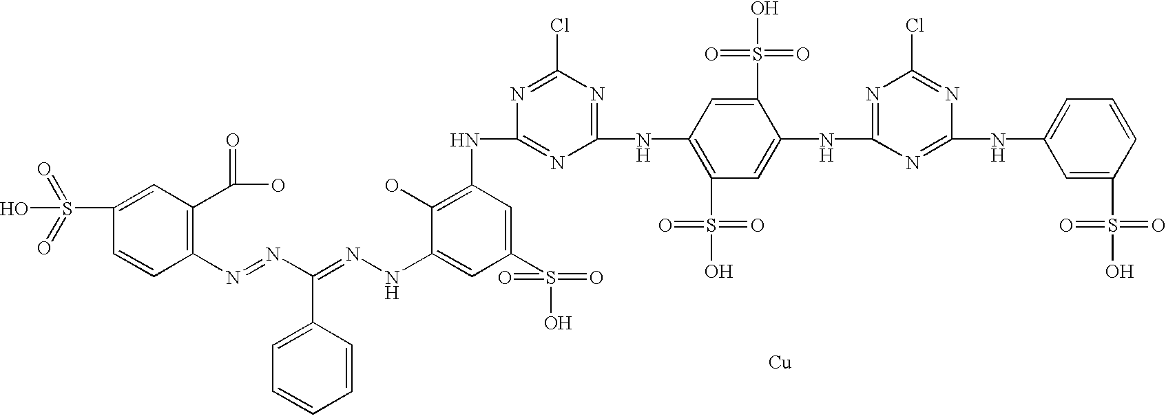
C1(NN=C(N=NC2=C(C(=O)O)C=C(S(=O)(=O)O)C=C2)C2=CC=CC=C2)=CC(S(O)(=O)=O)=CC(NC2=NC(NC3=C(S(O)(=O)=O)C=C(NC4=NC(Cl)=NC(NC5=CC=CC(S(O)(=O)=O)=C5)=N4)C(S(O)(=O)=O)=C3)=NC(Cl)=N2)=C1O.[Cu]
